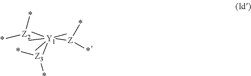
[Y1](C)(C)(C)([Z](*)*)(C)C.[Z2](*)*.[Z3](*)*
